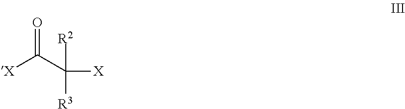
[X]C(C([X])([R2])[R3])=O
